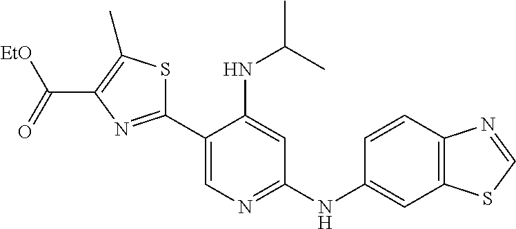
C1(C2=NC(C([EtO])=O)=C(C)S2)=CN=C(NC2=CC3=C(C=C2)N=CS3)C=C1NC(C)C
